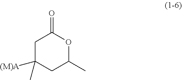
C1C(C)([(M)A])CC(C)OC1=O
